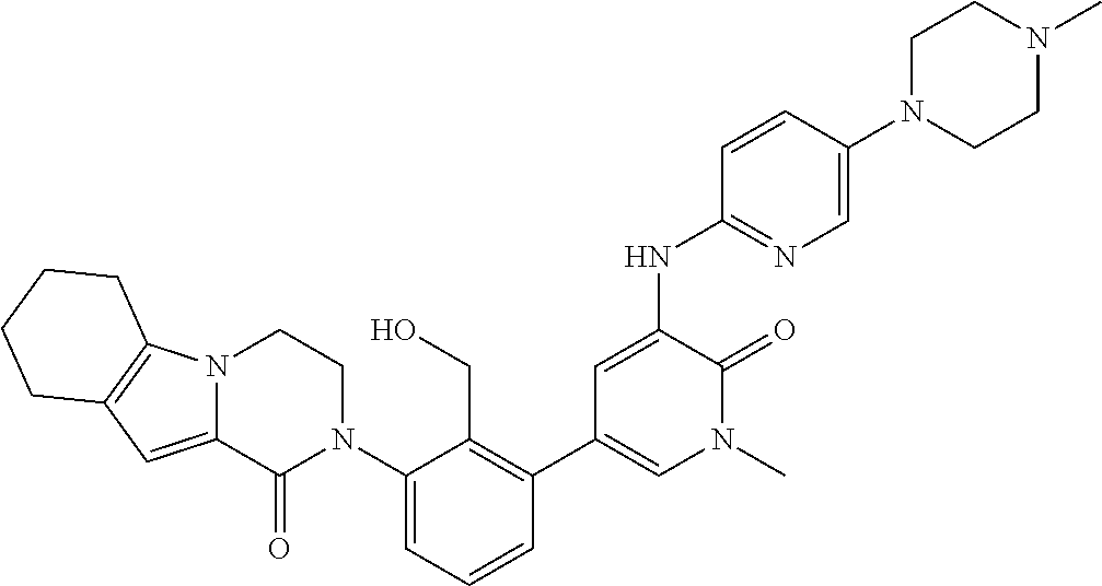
C12=CC3=C(N1CCN(C1=CC=CC(C4=CN(C)C(=O)C(NC5=NC=C(N6CCN(C)CC6)C=C5)=C4)=C1CO)C2=O)CCCC3
